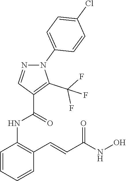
C1=CC=CC(C=CC(NO)=O)=C1NC(=O)C1=C(C(F)(F)F)N(C2=CC=C(Cl)C=C2)N=C1
